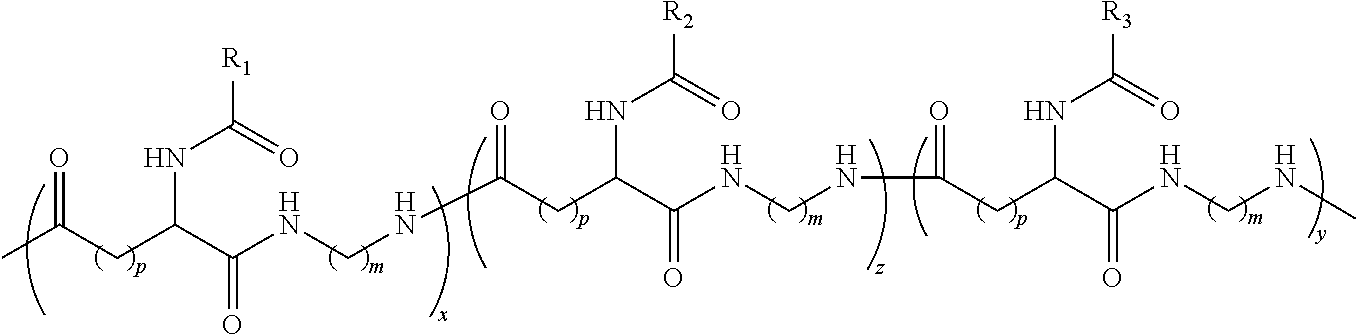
CC(CC(C(NCNC(=O)CC(C(NCNC(=O)CC(C(NCNC)=O)NC([R3])=O)=O)NC([R2])=O)=O)NC([R1])=O)=O
